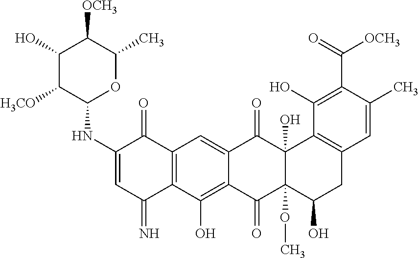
C1(NC2OC(C)C([OCH3])C(O)C2[H3CO])=CC(=N)C2=C(C1=O)C=C1C(=C2O)C(=O)C2(OC)C(O)(C1=O)C1=C(CC2O)C=C(C)C(C(=O)[OCH3])=C1O
